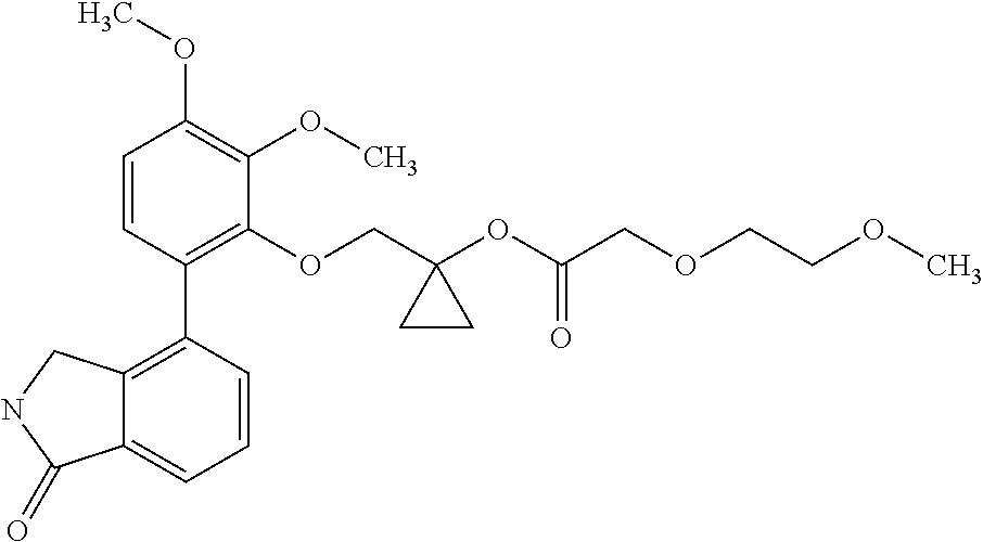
C1=CC(C2=C3C(=CC=C2)C(=O)NC3)=C(OCC2(OC(COCCOC)=O)CC2)C(OC)=C1OC
